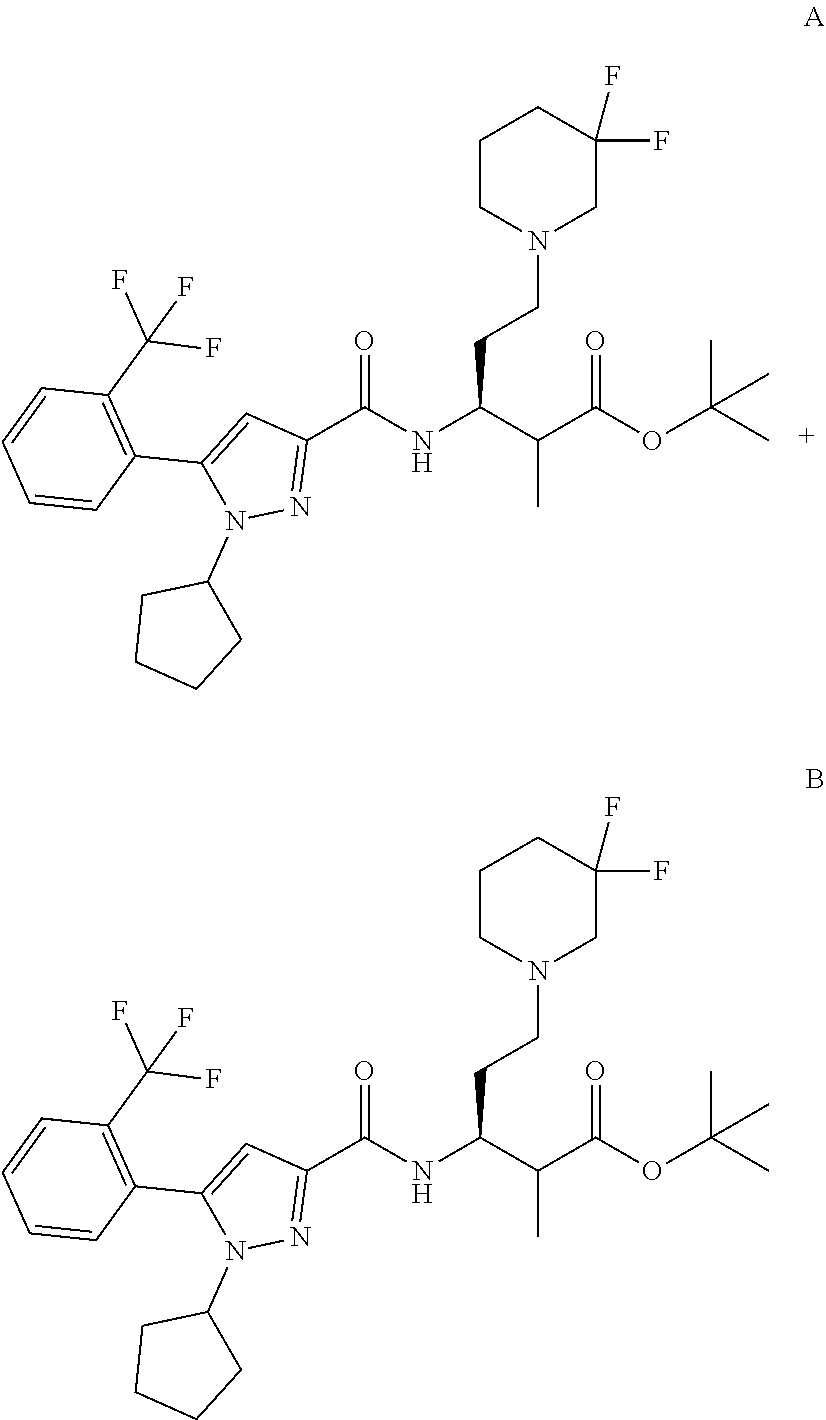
N1(CCC(NC(C2=NN(C3CCCC3)C(C3=C(C(F)(F)F)C=CC=C3)=C2)=O)C(C(OC(C)(C)C)=O)C)CC(F)(F)CCC1.N1(CCC(NC(C2=NN(C3CCCC3)C(C3=C(C(F)(F)F)C=CC=C3)=C2)=O)C(C(OC(C)(C)C)=O)C)CC(F)(F)CCC1
